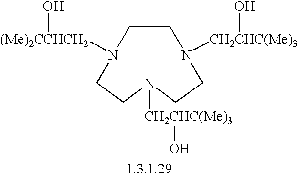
C1N([CH2CHC(Me)3]O)CCN([CH2CHC(Me)3]O)CCN([(Me)2CCHCH2]O)C1
